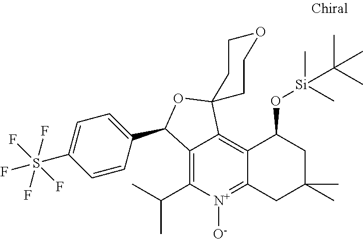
C12=C(C(C)C)[N+]([O-])=C3C(=C1C1(OC2C2=CC=C(S(F)(F)(F)(F)F)C=C2)CCOCC1)C(O[Si](C)(C)C(C)(C)C)CC(C)(C)C3
